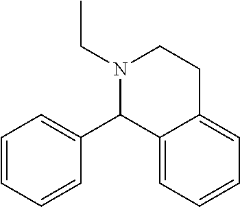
N1(CC)CCC2=CC=CC=C2C1C1=CC=CC=C1
